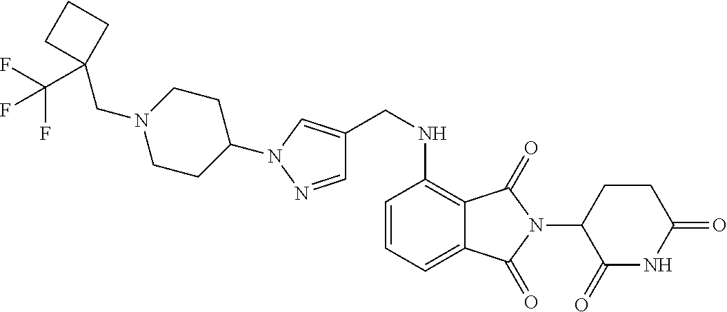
C(C1(C(F)(F)F)CCC1)N1CCC(N2C=C(CNC3=C4C(=CC=C3)C(=O)N(C3C(=O)NC(=O)CC3)C4=O)C=N2)CC1
